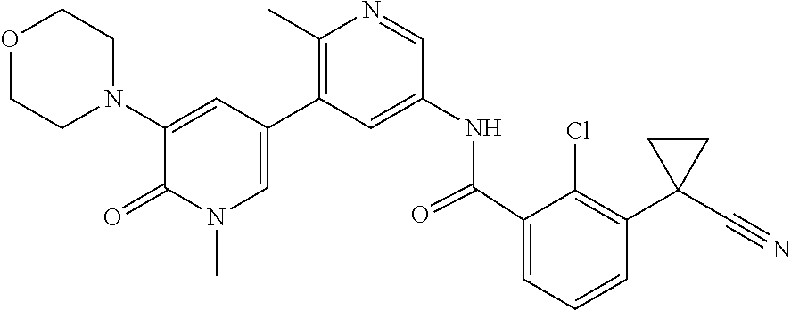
O1CCN(C2=CC(C3=C(C)N=CC(NC(C4=CC=CC(C5(C#N)CC5)=C4Cl)=O)=C3)=CN(C)C2=O)CC1
